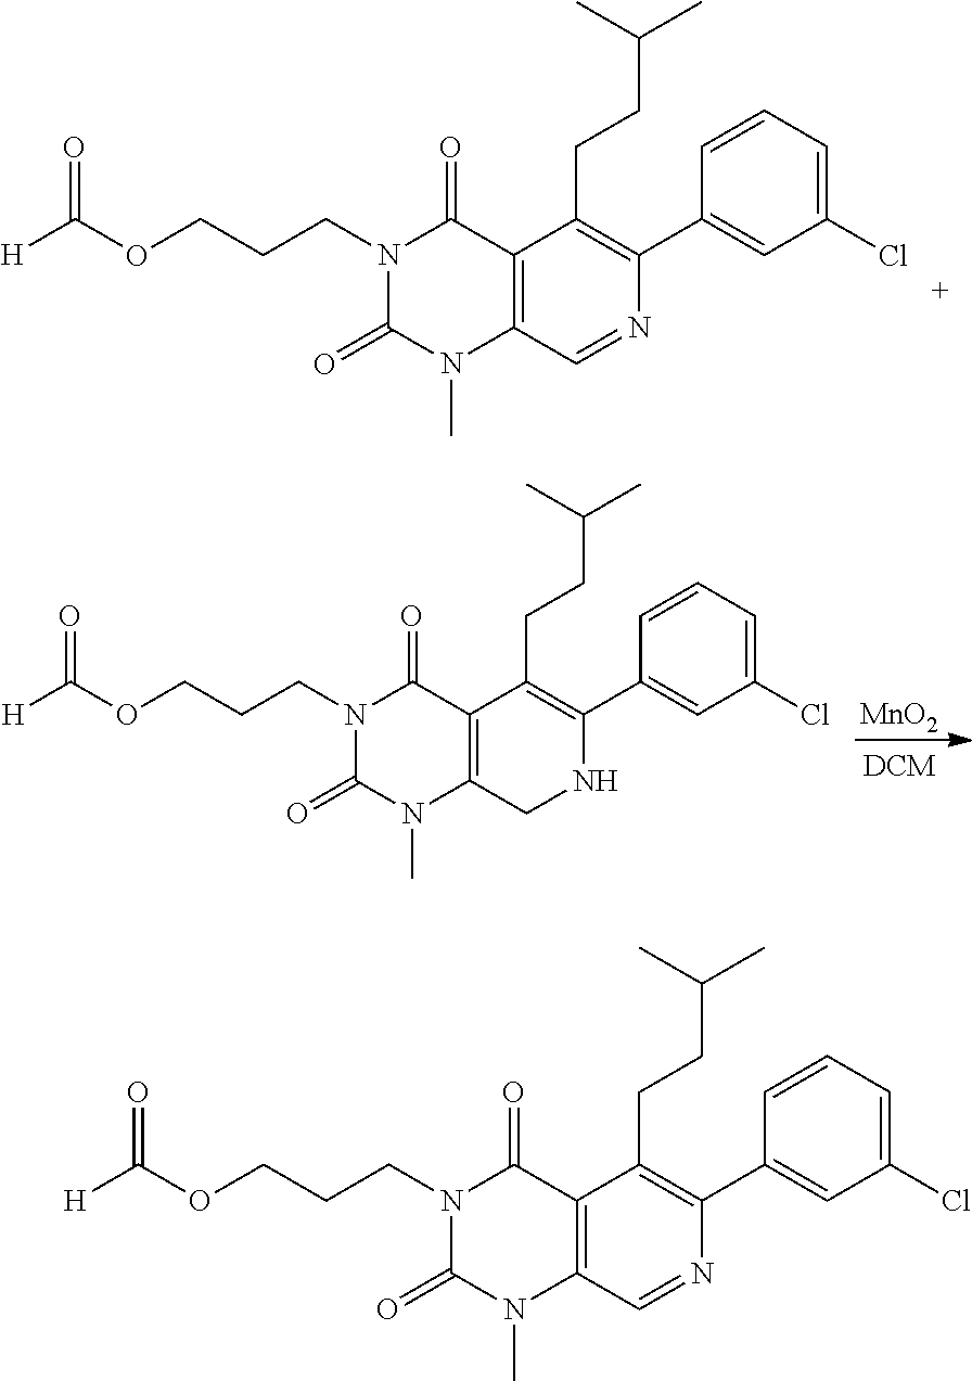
C12=C(C=NC(C3=CC(Cl)=CC=C3)=C1CCC(C)C)N(C)C(=O)N(CCCOC([H])=O)C2=O.[MnO2].C12=C(CNC(C3=CC(Cl)=CC=C3)=C1CCC(C)C)N(C)C(=O)N(CCCOC([H])=O)C2=O.C12=C(C=NC(C3=CC(Cl)=CC=C3)=C1CCC(C)C)N(C)C(=O)N(CCCOC([H])=O)C2=O
